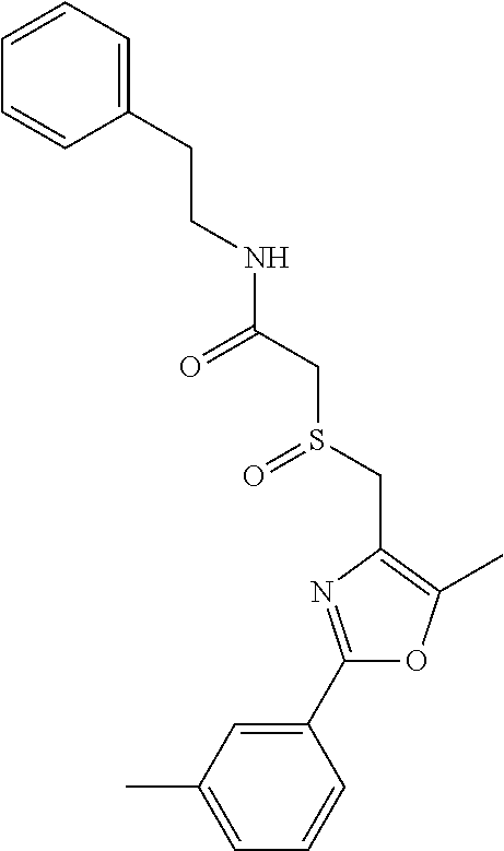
C1=CC=C(CCNC(=O)CS(CC2=C(C)OC(C3=CC(C)=CC=C3)=N2)=O)C=C1
